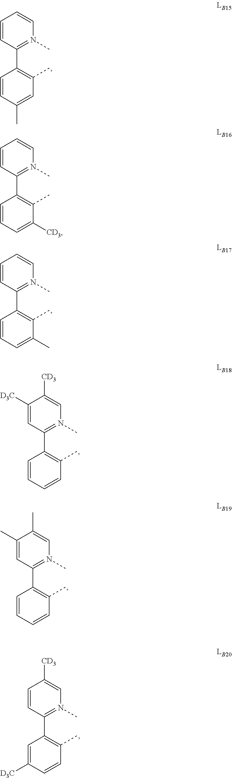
C1=CC(C2=C(C)C=C(C)C=C2)=N(C)C=C1.C1=CC(C2=C(C)C(C)=CC=C2)=N(C)C=C1.C1([D3C])=CC(C2=C(C)C=CC=C2)=N(C)C=C1[CD3].C1(C)=CC(C2=C(C)C=CC=C2)=N(C)C=C1C.C1=CC(C2=C(C)C=CC([D3C])=C2)=N(C)C=C1[CD3].C1=CC(C2=C(C)C([CD3])=CC=C2)=N(C)C=C1
